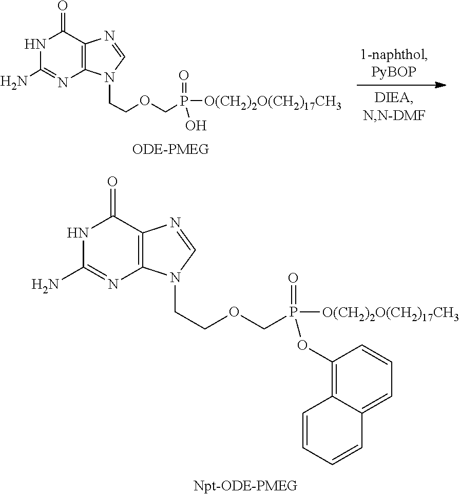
N1C(N)=NC2=C(C1=O)N=CN2CCOCP(=O)([O(CH2)2O(CH2)17CH3])OC1=C2C(=CC=C1)C=CC=C2.N1C(N)=NC2=C(C1=O)N=CN2CCOCP(=O)([O(CH2)2O(CH2)17CH3])O
